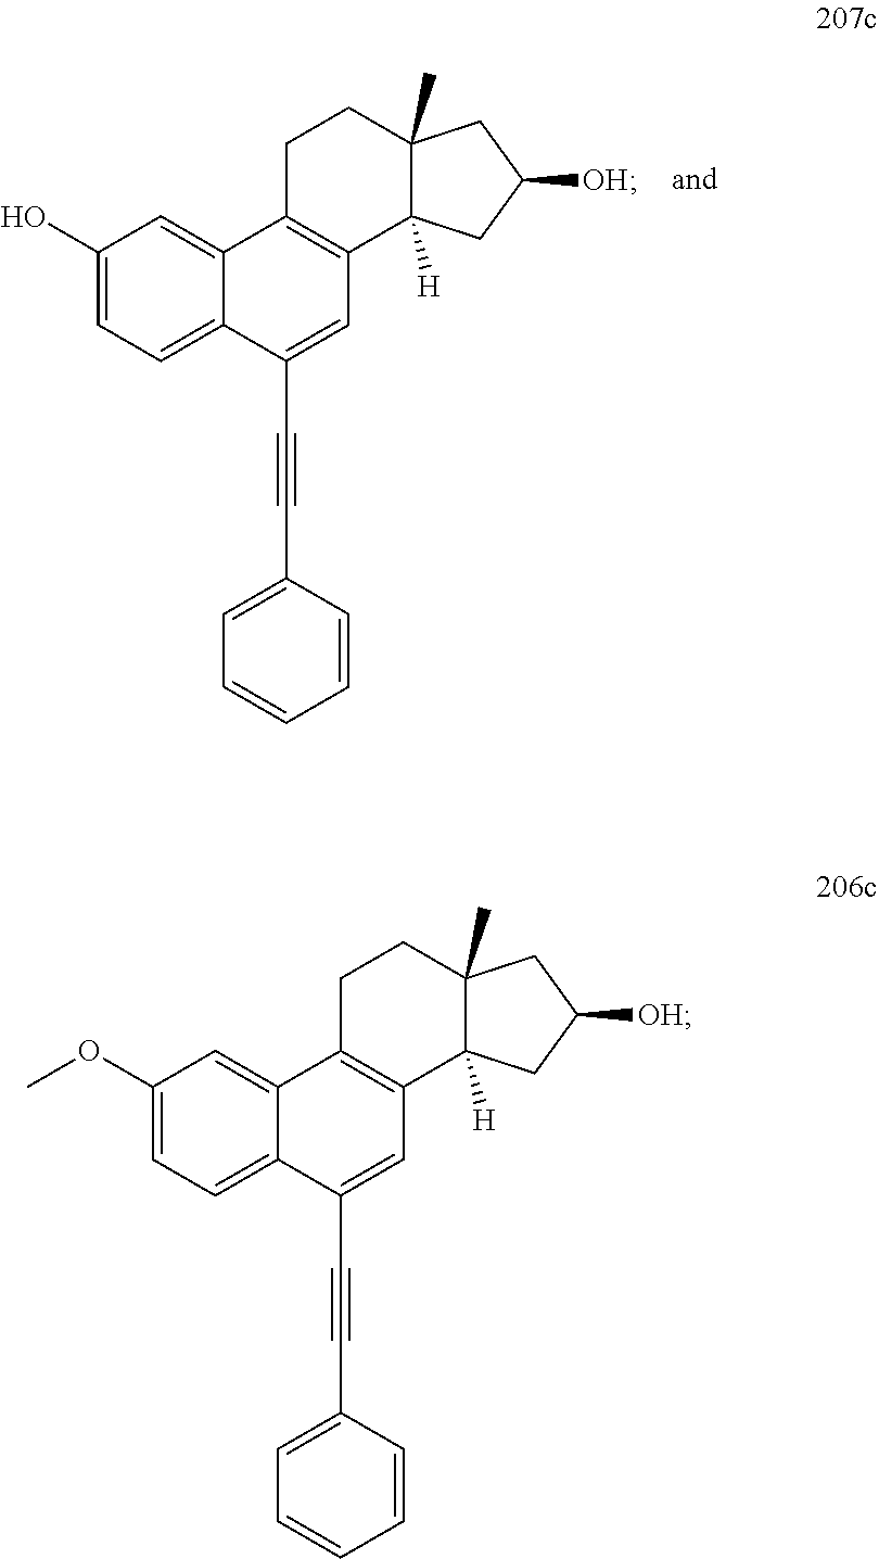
C1(O)=CC=C2C(=C1)C1=C(C=C2C#CC2=CC=CC=C2)C2([H])C(C)(CC1)CC([OH])C2.C1(OC)=CC=C2C(=C1)C1=C(C=C2C#CC2=CC=CC=C2)C2([H])C(C)(CC1)CC([OH])C2
